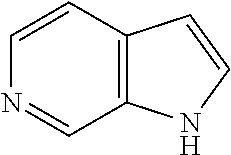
C12=C(NC=C1)C=NC=C2
